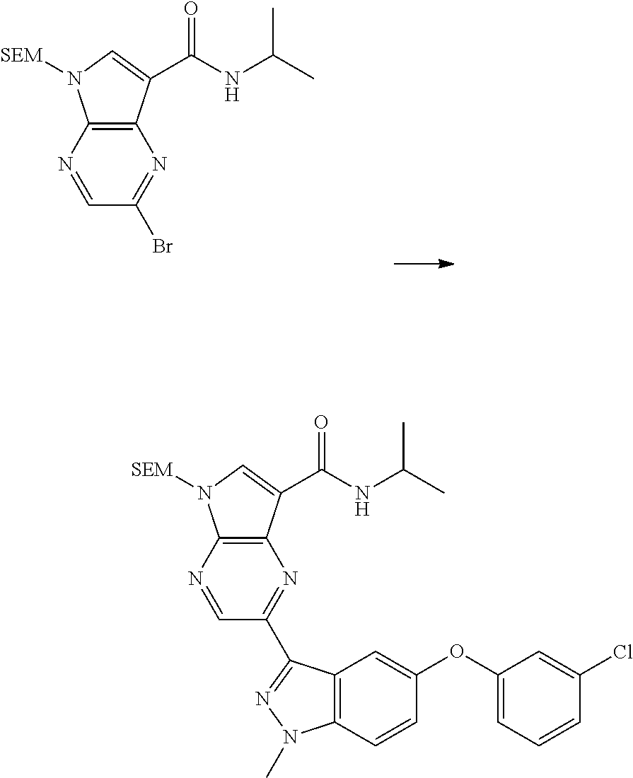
C12=C(C(C(NC(C)C)=O)=CN1[SEM])N=C(Br)C=N2.C12=C(C(C(NC(C)C)=O)=CN1[SEM])N=C(C1=NN(C)C3=C1C=C(OC1=CC=CC(Cl)=C1)C=C3)C=N2
